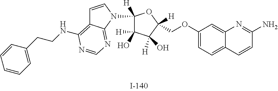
C(OC1=CC=C2C(=C1)N=C(N)C=C2)C1([H])C([H])(O)C(O)([H])C(N2C=CC3=C(NCCC4=CC=CC=C4)N=CN=C23)([H])O1
